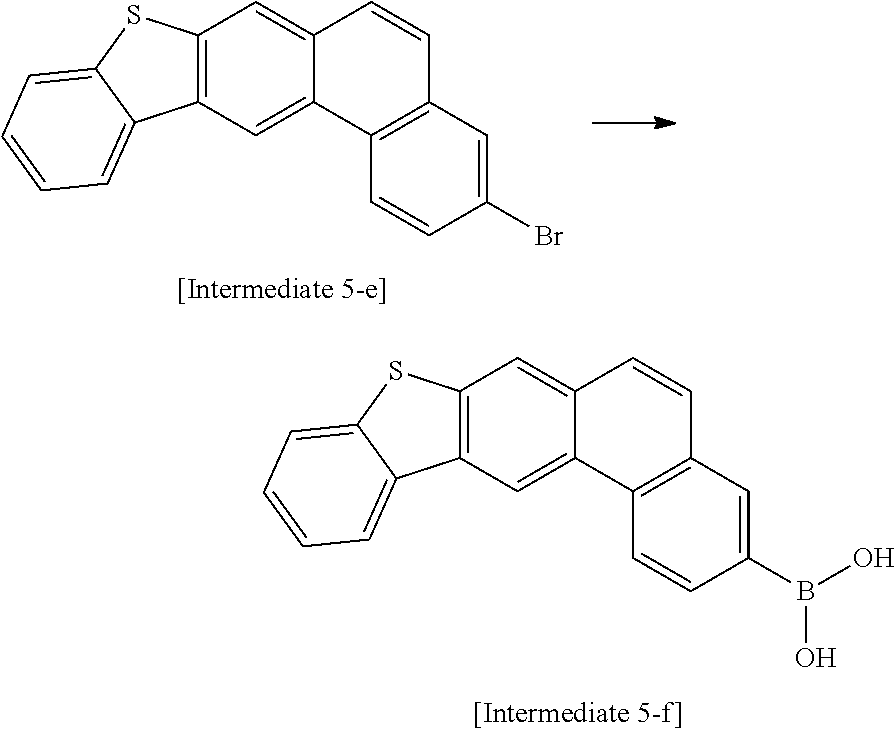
C12=C(C=C3C(=C1)C=CC1=C3C=CC(Br)=C1)C1=CC=CC=C1S2.C12=C(C=C3C(=C1)C=CC1=C3C=CC(B(O)O)=C1)C1=CC=CC=C1S2
